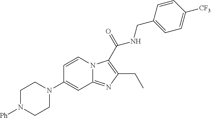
C1=CN2C(=NC(CC)=C2C(NCC2=CC=C([CF3])C=C2)=O)C=C1N1CCN([Ph])CC1
